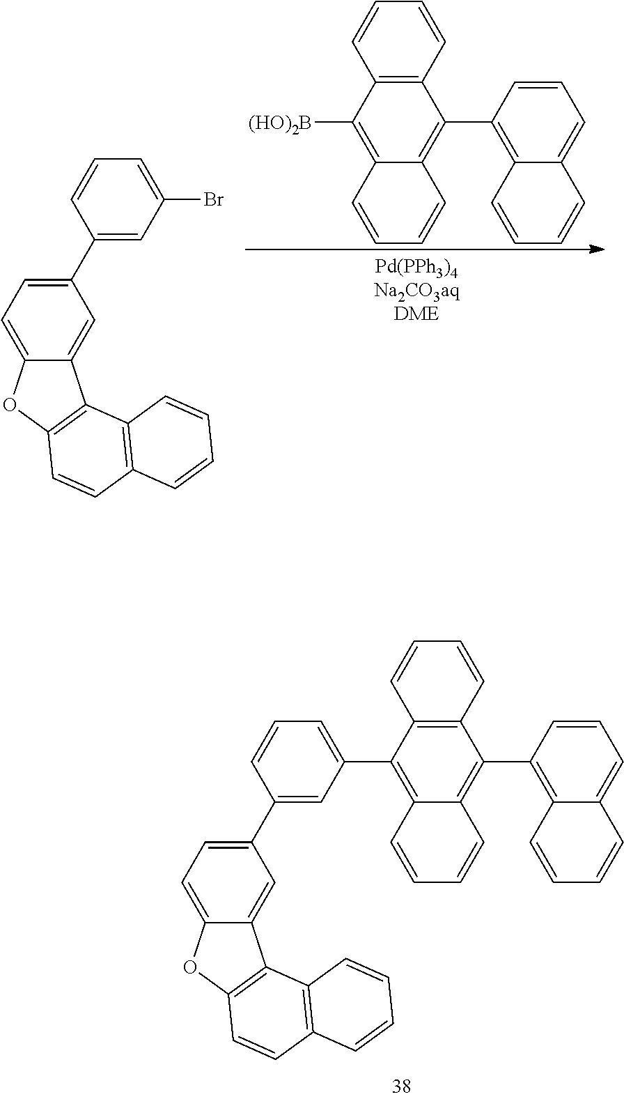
C12=C(C=CC=C1)C(C1=C3C=CC=CC3=CC=C1)=C1C(=C2[(HO)2B])C=CC=C1.C12=CC(C3=CC(Br)=CC=C3)=CC=C1OC1=C2C2=C(C=C1)C=CC=C2.C12=C(C=CC=C1)C(C1=CC=CC(C3=CC=C4C(=C3)C3=C(O4)C=CC4=C3C=CC=C4)=C1)=C1C(=C2C2=C3C(=CC=C2)C=CC=C3)C=CC=C1
